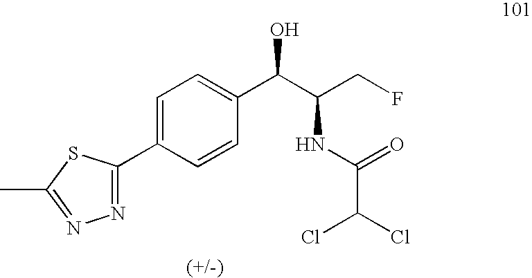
C1=C(C2=NN=C(C)S2)C=CC(C(C(CF)NC(=O)C(Cl)Cl)O)=C1
